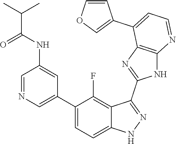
C1=NC=C(C2=CC=C3C(=C2F)C(C2=NC4=C(N2)N=CC=C4C2=COC=C2)=NN3)C=C1NC(C(C)C)=O
